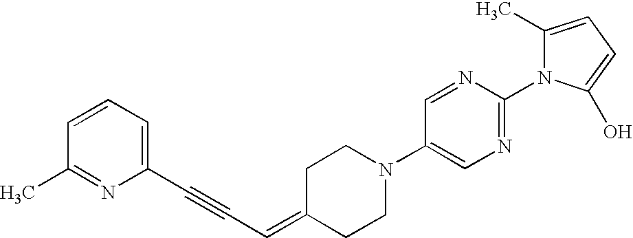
C1=CC=C(C#CC=C2CCN(C3=CN=C(N4C(C)=CC=C4O)N=C3)CC2)N=C1C
